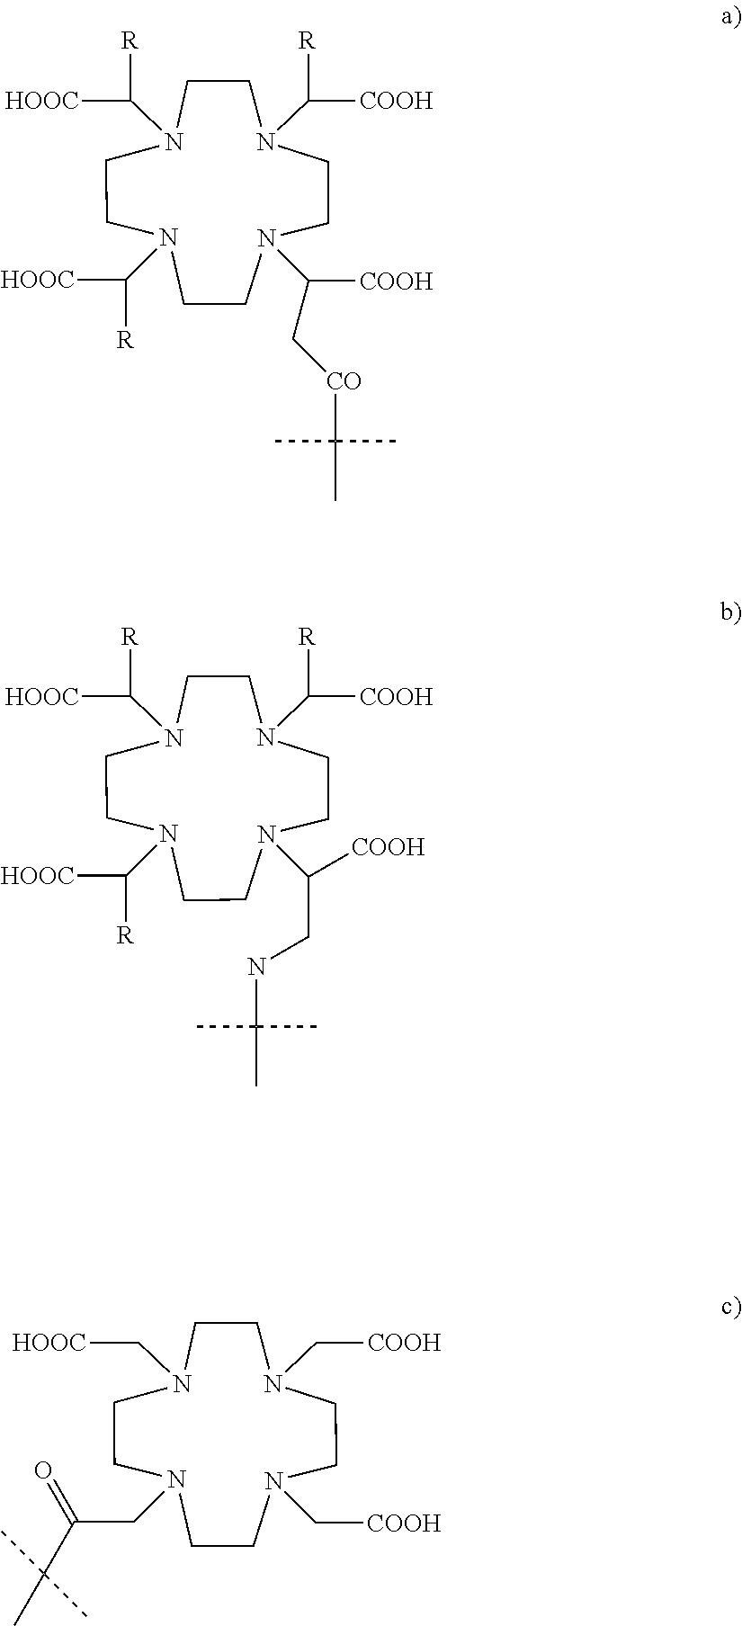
N1(C([HOOC])[R])CCN(C([HOOC])[R])CCN(C([COOH])[R])CCN(C([COOH])C[CO]C(C)(C)C)CC1.N1(C([HOOC])[R])CCN(C([HOOC])[R])CCN(C([COOH])[R])CCN(C([COOH])CNC(C)(C)C)CC1.N1(CC(C(C)(C)C)=O)CCN(C[HOOC])CCN(C[COOH])CCN(C[COOH])CC1
